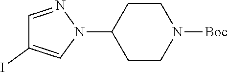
C1CN([Boc])CCC1N1N=CC(I)=C1
